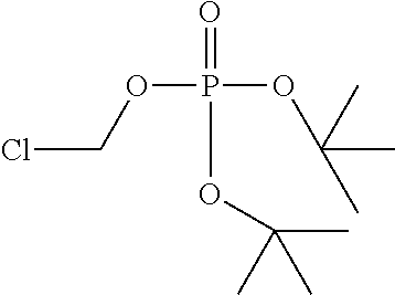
O=P(OC(C)(C)C)(OC(C)(C)C)OCCl
